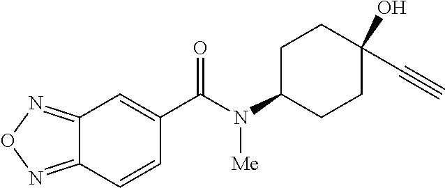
C12=NON=C1C=CC(C(N(C1CCC(O)(C#C)CC1)[Me])=O)=C2
